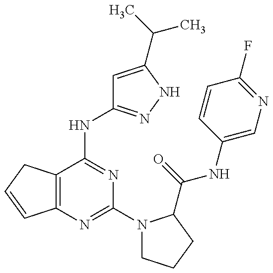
C12=C(C(NC3=NNC(C(C)C)=C3)=NC(N3CCCC3C(=O)NC3=CN=C(F)C=C3)=N1)CC=C2
